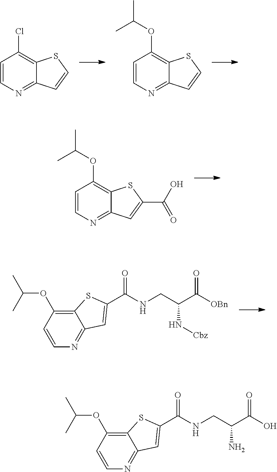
C1=CN=C2C(=C1Cl)SC=C2.C1=CN=C2C(=C1OC(C)C)SC=C2.C1=CN=C2C(=C1OC(C)C)SC(C(O)=O)=C2.C12=C(OC(C)C)C=CN=C1C=C(C(NCC(C([OBn])=O)N[Cbz])=O)S2.C12=C(OC(C)C)C=CN=C1C=C(C(NCC(C(O)=O)N)=O)S2
